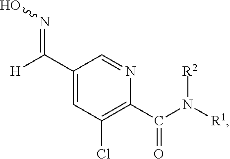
C(C1=CC(Cl)=C(C(N([R1])[R2])=O)N=C1)([H])=NO
